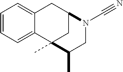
C1=CC=C2C(=C1)CC1CC2(C)C(C)CN1C#N
